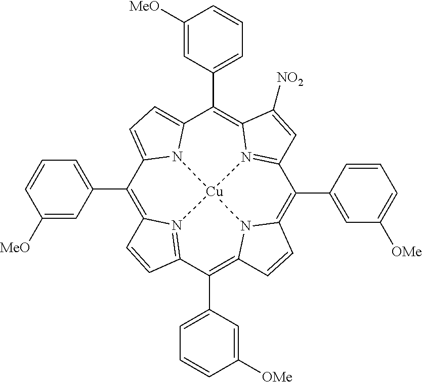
C1(C2=C3N4C(=C(C5=CC([OMe])=CC=C5)C5=N6C(=C(C7=CC=CC([MeO])=C7)C7=CC=C8C(C9=CC=CC([MeO])=C9)=C9N(=C2C=C9)[Cu]64N87)C([NO2])=C5)C=C3)=CC=CC([OMe])=C1
